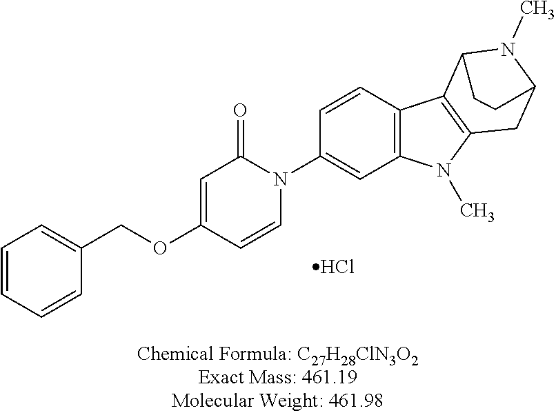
C1=CC=CC(COC2=CC(=O)N(C3=CC4=C(C=C3)C3=C(N4C)CC4N(C)C3CC4)C=C2)=C1.Cl
